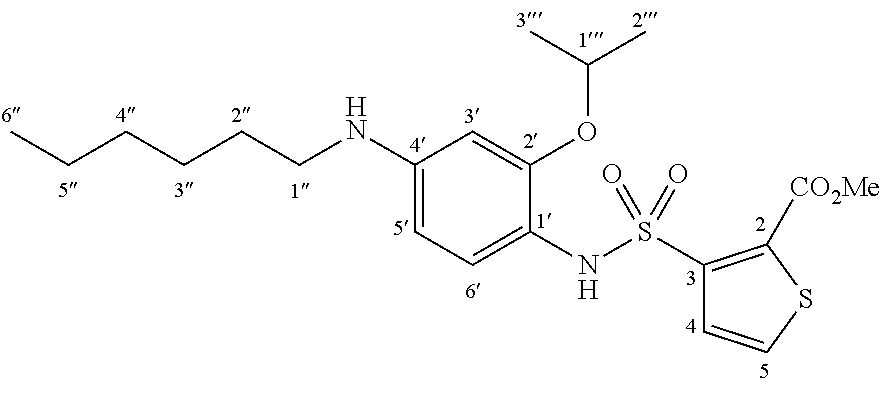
C1(NCCCCCC)=CC=C(NS(C2=C([CO2Me])SC=C2)(=O)=O)C(OC(C)C)=C1
